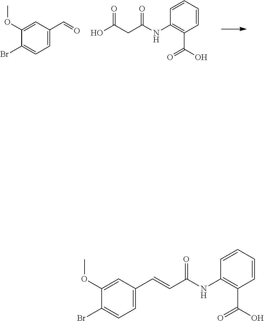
C1(OC)=CC(C=O)=CC=C1Br.OC(CC(NC1=C(C(O)=O)C=CC=C1)=O)=O.C1(OC)=CC(C=CC(NC2=C(C(O)=O)C=CC=C2)=O)=CC=C1Br
